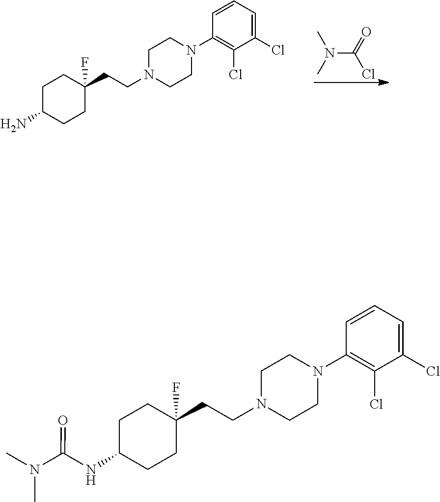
C1C(NC(N(C)C)=O)CCC(CCN2CCN(C3=C(Cl)C(Cl)=CC=C3)CC2)(F)C1.C1C(N)CCC(CCN2CCN(C3=C(Cl)C(Cl)=CC=C3)CC2)(F)C1.N(C(=O)Cl)(C)C
